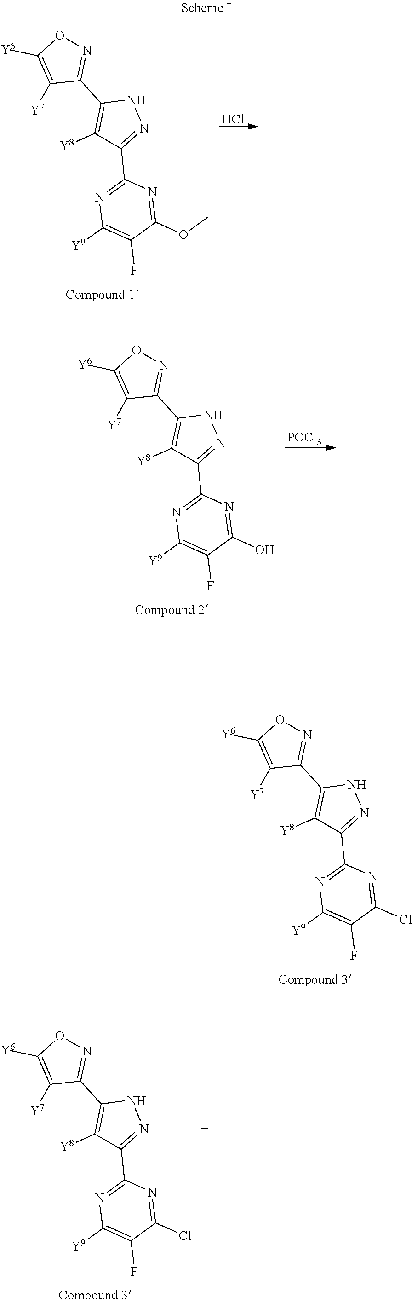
C1([Y8])=C(C2=NOC([Y6])=C2[Y7])NN=C1C1=NC([Y9])=C(F)C(OC)=N1.Cl.[POCl3].C1([Y8])=C(C2=NOC([Y6])=C2[Y7])NN=C1C1=NC([Y9])=C(F)C(O)=N1.C1([Y8])=C(C2=NOC([Y6])=C2[Y7])NN=C1C1=NC([Y9])=C(F)C(Cl)=N1.C1([Y8])=C(C2=NOC([Y6])=C2[Y7])NN=C1C1=NC([Y9])=C(F)C(Cl)=N1
